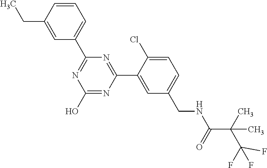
C1(C2=NC(O)=NC(C3=CC(CNC(C(C(F)(F)F)(C)C)=O)=CC=C3Cl)=N2)=CC=CC(CC)=C1
